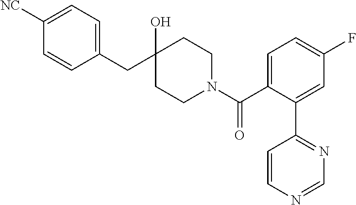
C1(CC2(O)CCN(C(C3=CC=C(F)C=C3C3=NC=NC=C3)=O)CC2)=CC=C([NC])C=C1
